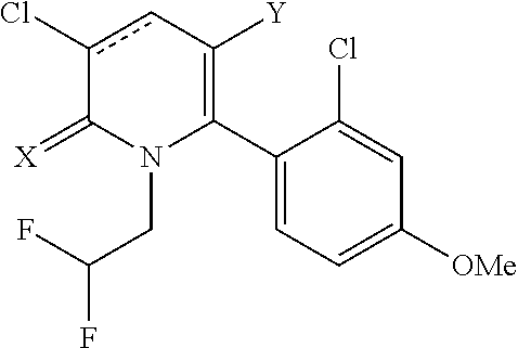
C1(C2=C([Y])cc(Cl)C(=[X])N2CC(F)F)=CC=C([OMe])C=C1Cl
